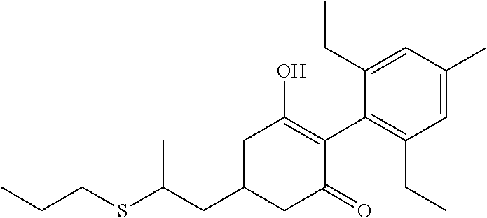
C1(CC(SCCC)C)CC(=O)C(C2=C(CC)C=C(C)C=C2CC)=C(O)C1
